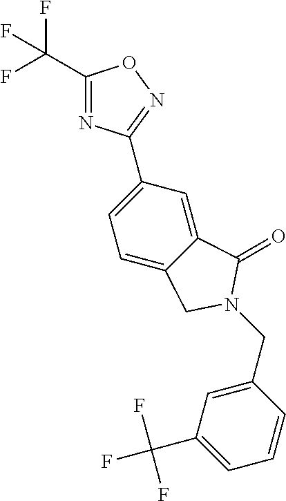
C1(C(F)(F)F)=NC(C2=CC=C3C(=C2)C(=O)N(CC2=CC(C(F)(F)F)=CC=C2)C3)=NO1
